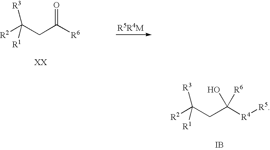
[R2]C(CC([R6])=O)([R3])[R1].[R2]C(CC([R4][R5])(O)[R6])([R3])[R1].[IB]
